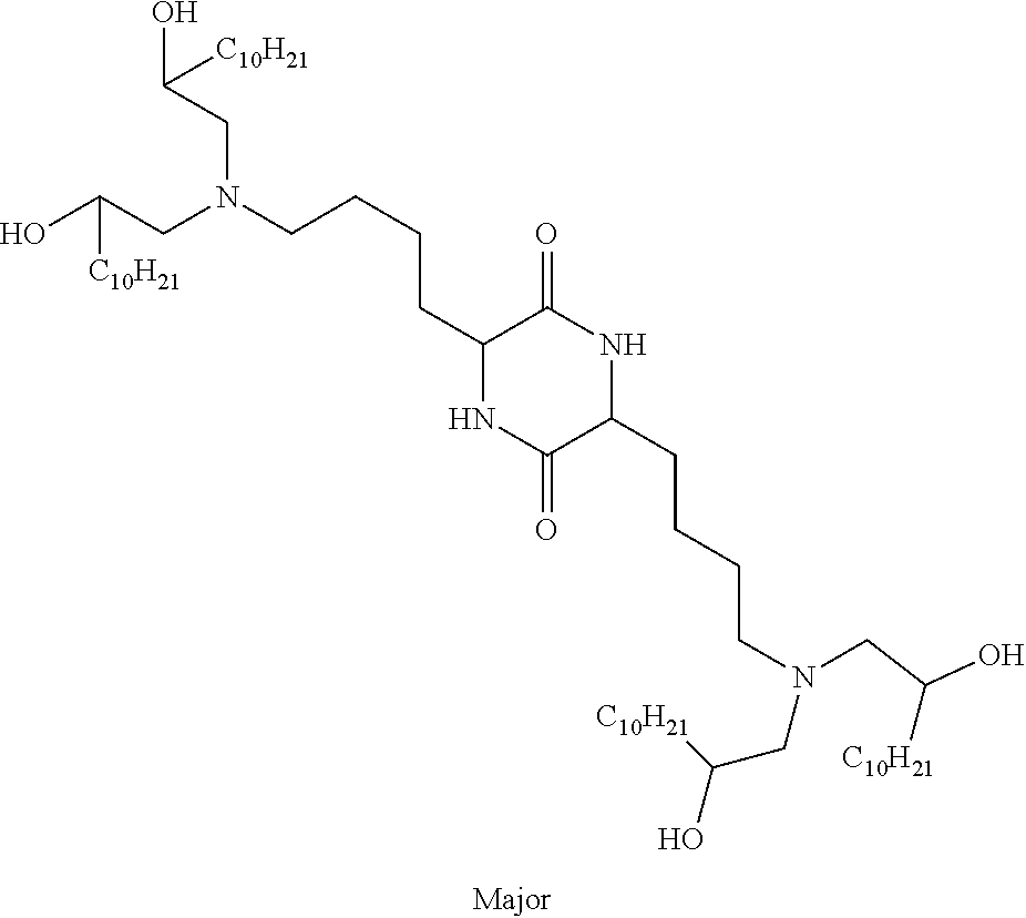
OC(CN(CCCCC1NC(=O)C(CCCCN(CC(O)[C10H21])CC([C10H21])O)NC1=O)CC(O)[C10H21])[C10H21]
